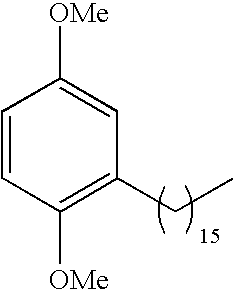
C1=CC([OMe])=C(CC)C=C1[OMe]
